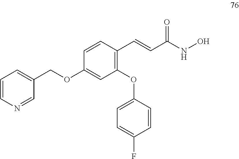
C1=CC(C=CC(NO)=O)=C(OC2=CC=C(F)C=C2)C=C1OCC1=CC=CN=C1
